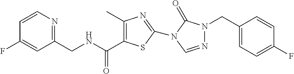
C1=CN=C(CNC(=O)C2=C(C)N=C(N3C(=O)N(CC4=CC=C(F)C=C4)N=C3)S2)C=C1F
